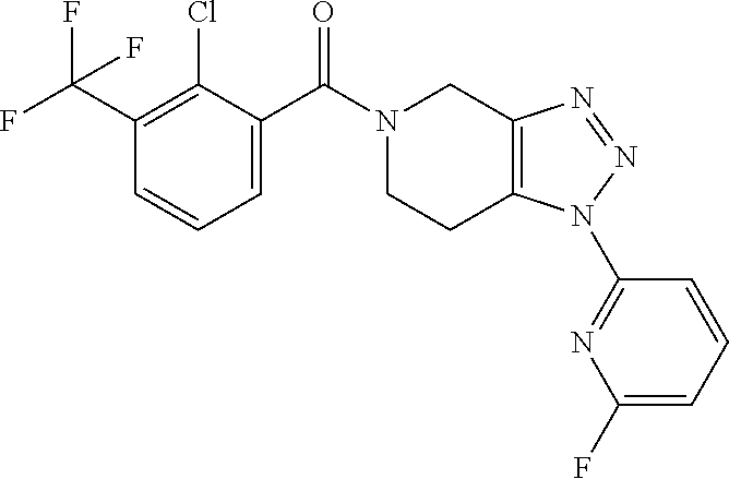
C1(C(F)(F)F)=C(Cl)C(C(N2CCC3=C(C2)N=NN3C2=NC(F)=CC=C2)=O)=CC=C1
